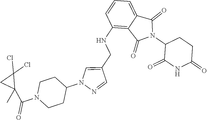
C1(NCC2=CN(C3CCN(C(C4(C)C(Cl)(Cl)C4)=O)CC3)N=C2)=C2C(=CC=C1)C(=O)N(C1C(=O)NC(=O)CC1)C2=O
